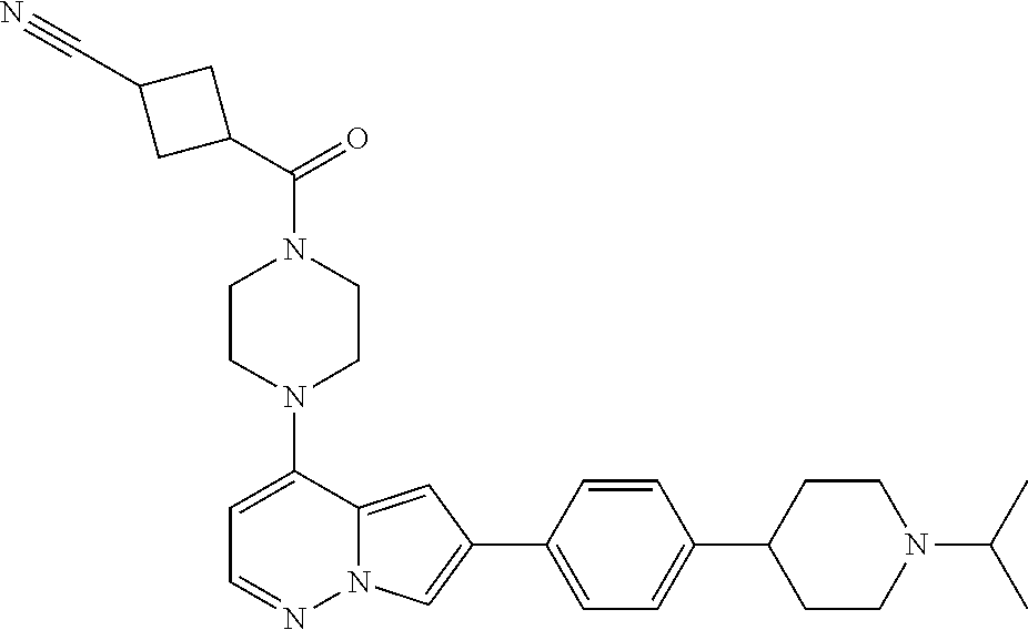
N1(C2=CC=NN3C2=CC(C2=CC=C(C4CCN(C(C)C)CC4)C=C2)=C3)CCN(C(=O)C2CC(C#N)C2)CC1
